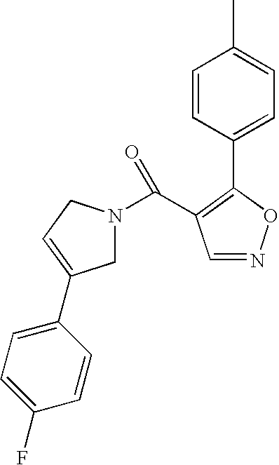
C1=NOC(C2=CC=C(C)C=C2)=C1C(=O)N1CC(C2=CC=C(F)C=C2)=CC1
